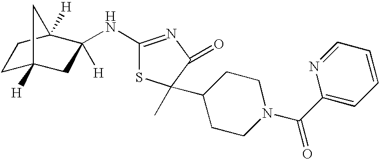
C1C2([H])CC([H])(NC3=NC(=O)C(C)(C4CCN(C(C5=CC=CC=N5)=O)CC4)S3)C([H])(C1)C2
